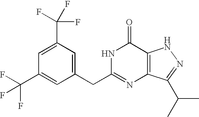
C1=C(CC2=NC3=C(C(=O)N2)NN=C3C(C)C)C=C(C(F)(F)F)C=C1C(F)(F)F
